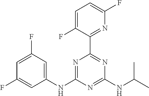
C1=C(F)C=C(NC2=NC(C3=NC(F)=CC=C3F)=NC(NC(C)C)=N2)C=C1F
